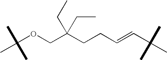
C(OCC(CCC=CC(C)(C)C)(CC)CC)(C)(C)C
